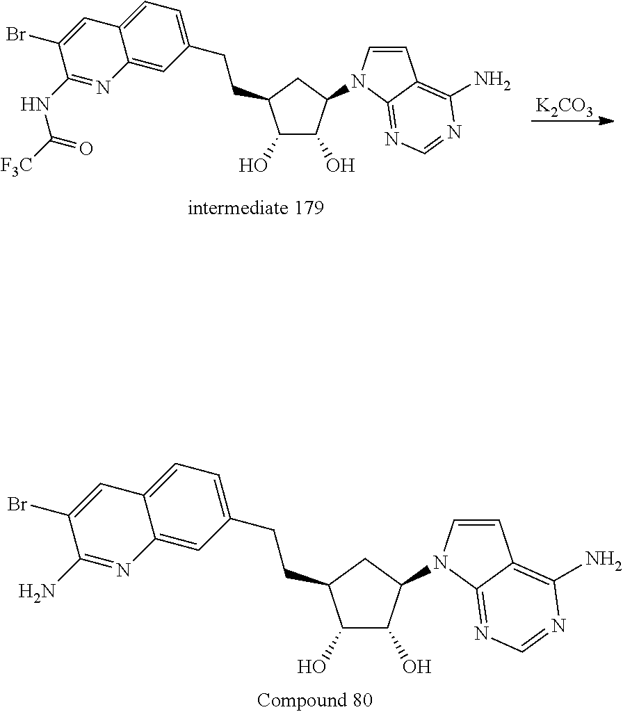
[K2CO3].C1=C2C(=CC(CCC3C(O)C(O)C(N4C=CC5=C(N)N=CN=C54)C3)=C1)N=C(NC([F3C])=O)C(Br)=C2.C1=C2C(=CC(CCC3C(O)C(O)C(N4C=CC5=C(N)N=CN=C54)C3)=C1)N=C(N)C(Br)=C2
